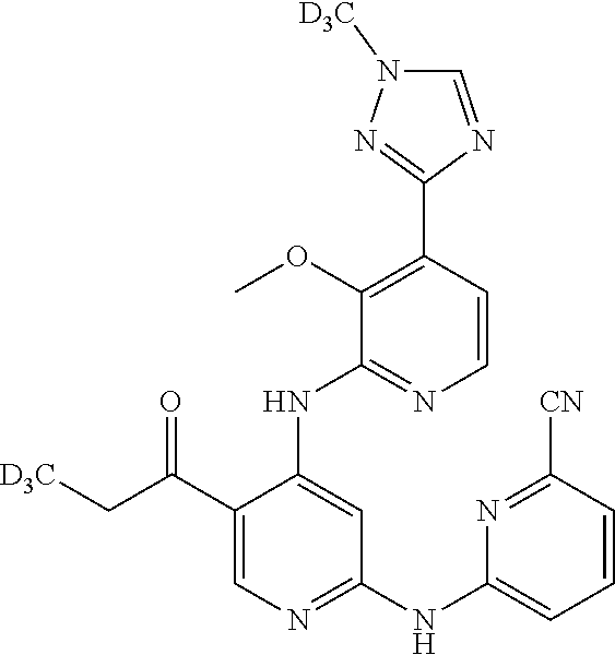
C1(C(C[D3C])=O)=CN=C(NC2=CC=CC([CN])=N2)C=C1NC1=NC=CC(C2=NN([D3C])C=N2)=C1OC
